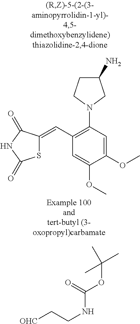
C1(C=C2SC(=O)NC2=O)=C(N2CC(N)CC2)C=C(OC)C(OC)=C1.O=C(NCC[OHC])OC(C)(C)C
